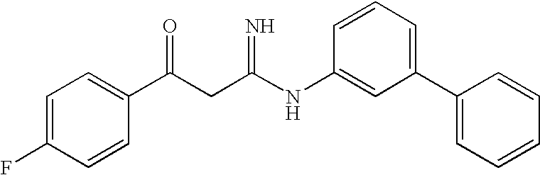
C1=C(F)C=CC(C(CC(NC2=CC(C3=CC=CC=C3)=CC=C2)=N)=O)=C1
